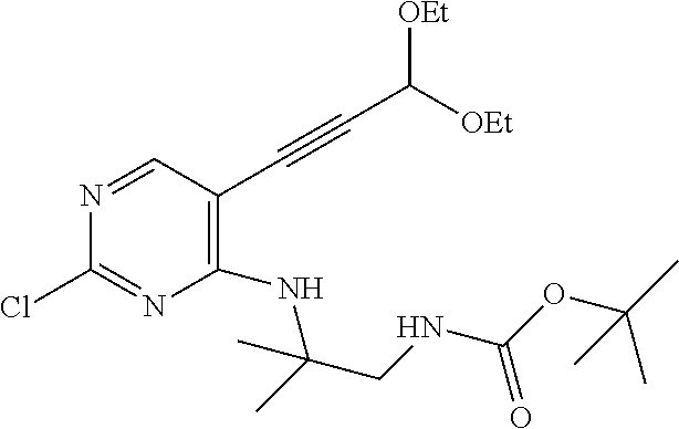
C1(NC(CNC(=O)OC(C)(C)C)(C)C)=C(C#CC([OEt])[OEt])C=NC(Cl)=N1
